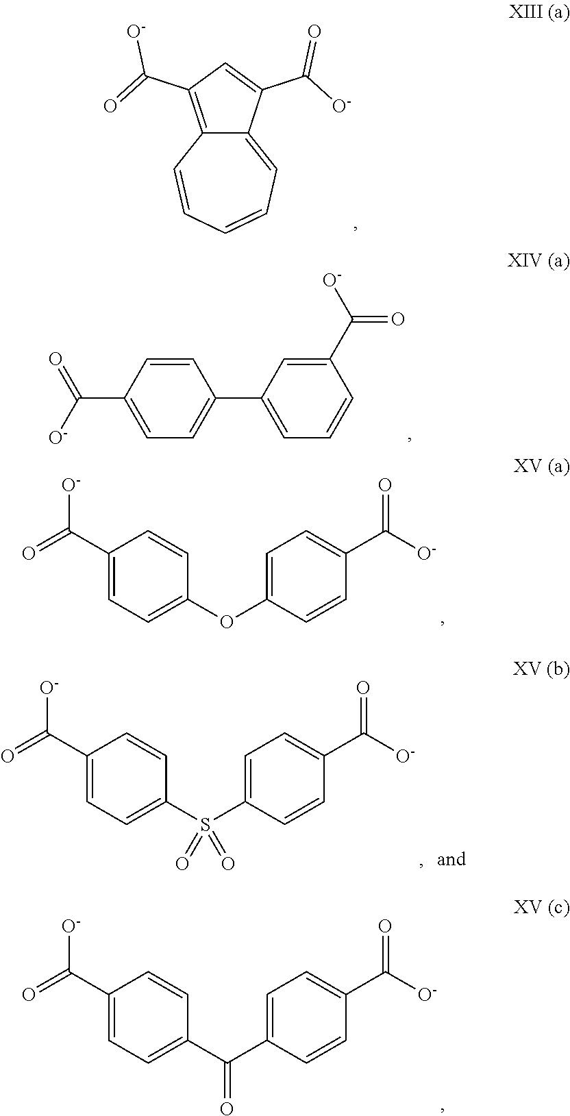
C12=CC=CC=CC1=C(C(=O)[O-])C=C2C([O-])=O.C1=CC(C([O-])=O)=CC=C1C1=CC=CC(C([O-])=O)=C1.C1(C(=O)[O-])=CC=C(OC2=CC=C(C([O-])=O)C=C2)C=C1.C1(C(=O)[O-])=CC=C(S(C2=CC=C(C([O-])=O)C=C2)(=O)=O)C=C1.C1(C(=O)[O-])=CC=C(C(C2=CC=C(C([O-])=O)C=C2)=O)C=C1
